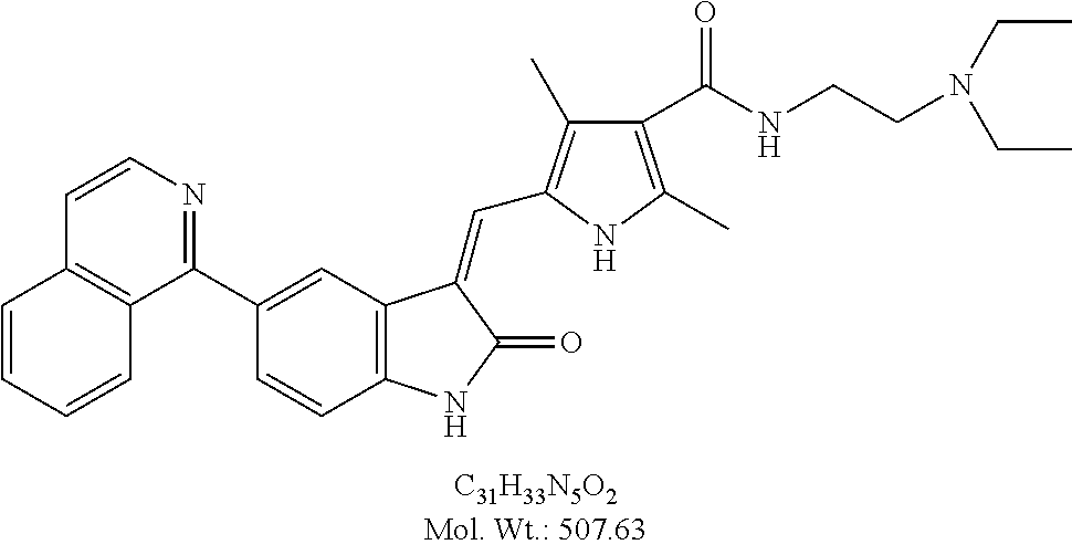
C1(C2=CC3=C(C=C2)NC(=O)C3=CC2=C(C)C(C(NCCN(CC)CC)=O)=C(C)N2)=NC=CC2=C1C=CC=C2
